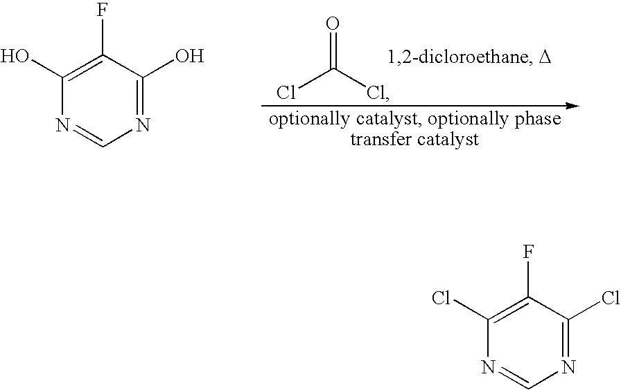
ClC(Cl)=O.C1(O)=C(F)C(O)=NC=N1.C1(Cl)=C(F)C(Cl)=NC=N1
